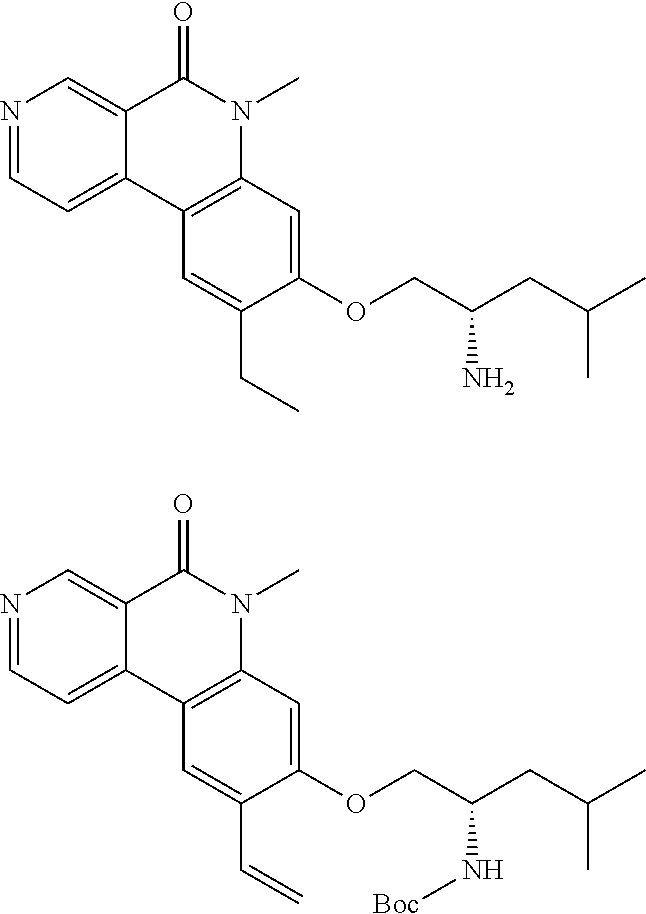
N1=CC=C2C(=C1)C(=O)N(C)C1=C2C=C(CC)C(OCC(CC(C)C)N)=C1.N1=CC=C2C(=C1)C(=O)N(C)C1=C2C=C(C=C)C(OCC(CC(C)C)N[Boc])=C1
